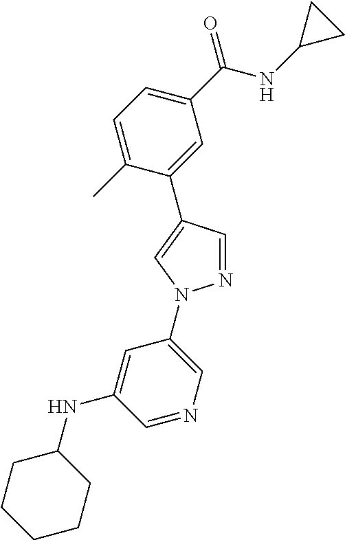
C1=C(C)C(C2=CN(C3=CN=CC(NC4CCCCC4)=C3)N=C2)=CC(C(NC2CC2)=O)=C1
